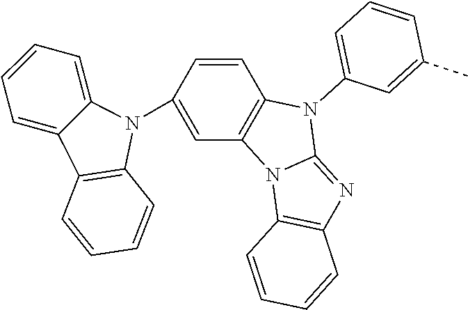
C12=C(C=CC=C1)C1=CC=CC=C1N2C1=CC2=C(C=C1)N(C1=CC=CC(C)=C1)C1=NC3=C(N21)C=CC=C3
